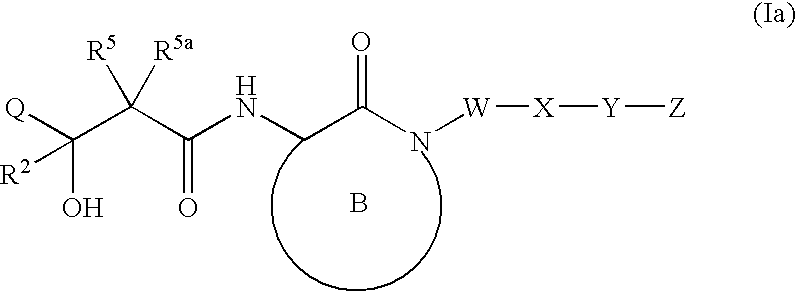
[Q]C(C(C(NCC(N[W][X][Y][Z])=O)=O)([R5a])[R5])(O)[R2].B
